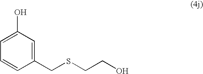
C1=CC(CSCCO)=CC(O)=C1
